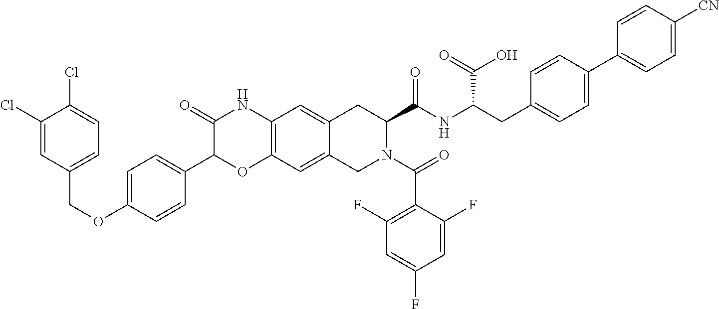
C1(Cl)=CC(COC2=CC=C(C3OC4=C(NC3=O)C=C3C(=C4)CN(C(=O)C4=C(F)C=C(F)C=C4F)C(C(NC(CC4=CC=C(C5=CC=C([CN])C=C5)C=C4)C(=O)O)=O)C3)C=C2)=CC=C1Cl
